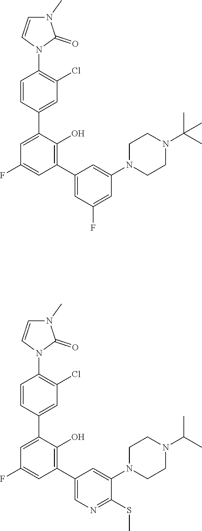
C1=CC(C2=CC(F)=CC(C3=CN=C(SC)C(N4CCN(C(C)C)CC4)=C3)=C2O)=CC(Cl)=C1N1C(=O)N(C)C=C1.C1=CC(C2=CC(F)=CC(C3=CC(F)=CC(N4CCN(C(C)(C)C)CC4)=C3)=C2O)=CC(Cl)=C1N1C(=O)N(C)C=C1
